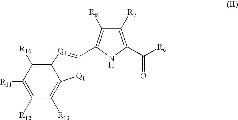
C1([R10])=C2[Q4]=C(C3=C([R8])C([R7])=C(C([R6])=O)N3)[Q1]C2=C([R13])C([R12])=C1[R11]
